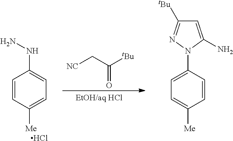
C1=CC([Me])=CC=C1NN.Cl.C(=O)(C[NC])[tBu].C1=C(N2C(N)=CC([tBu])=N2)C=CC([Me])=C1
